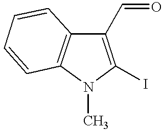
C1(C=O)=C(I)N(C)C2=C1C=CC=C2
